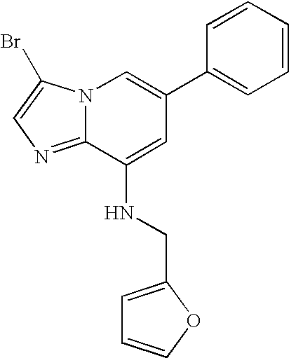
N12C(=NC=C1Br)C(NCC1=CC=CO1)=CC(C1=CC=CC=C1)=C2
